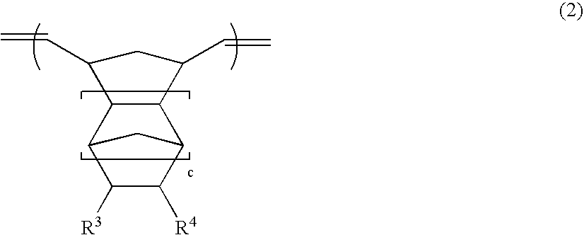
C1(C=C)CC(C=C)C2C1C1C([R3])C([R4])C2C1
